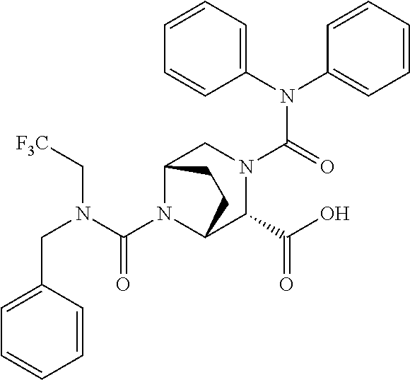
C(N1C2C(C(O)=O)N(C(N(C3=CC=CC=C3)C3=CC=CC=C3)=O)CC1CC2)(N(C[F3C])CC1=CC=CC=C1)=O
